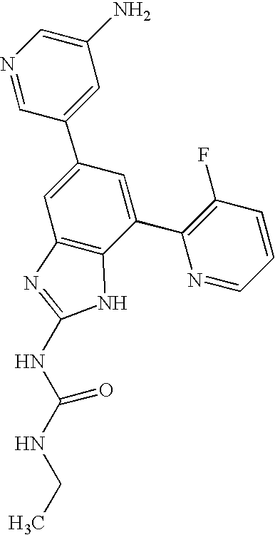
N1=CC(C2=CC3=C(C(C4=C(F)C=CC=N4)=C2)NC(NC(NCC)=O)=N3)=CC(N)=C1
